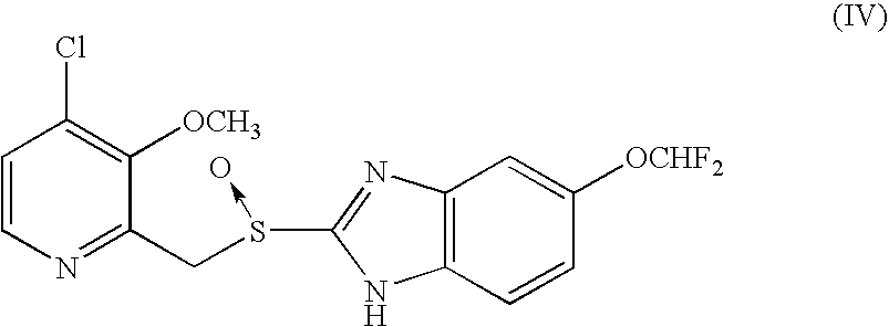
C12=C(N=C(S(CC3=NC=CC(Cl)=C3[OCH3])->O)N1)C=C([OCHF2])C=C2
